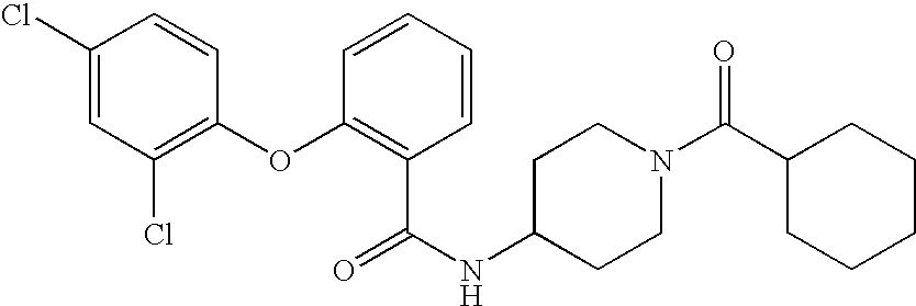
C1(Cl)=CC(Cl)=C(OC2=C(C(NC3CCN(C(C4CCCCC4)=O)CC3)=O)C=CC=C2)C=C1
